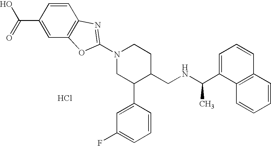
Cl.N1(C2=NC3=C(C=C(C(=O)O)C=C3)O2)CC(C2=CC(F)=CC=C2)C(CNC(C)C2=CC=CC3=C2C=CC=C3)CC1
